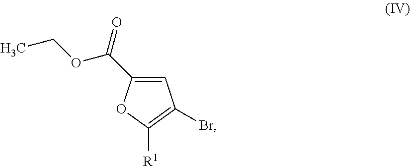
C1=C(C(OCC)=O)OC([R1])=C1Br
